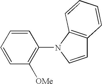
C1=CC=CC([OMe])=C1N1C=CC2=C1C=CC=C2
